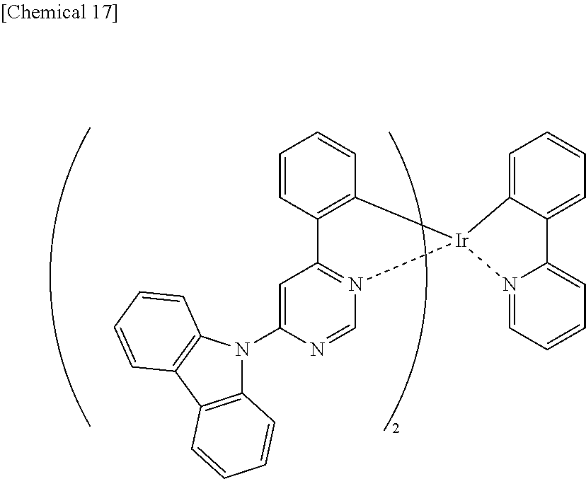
C12=C(C=CC=C1)[Ir]1(N3=C2C=C(N2C4=C(C5=C2C=CC=C5)C=CC=C4)N=C3)C2=CC=CC=C2C2=CC=CC=N21
